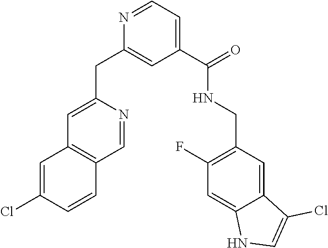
C1=C(CC2=CC(C(=O)NCC3=C(F)C=C4C(=C3)C(Cl)=CN4)=CC=N2)N=CC2=C1C=C(Cl)C=C2
